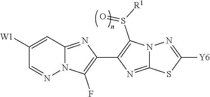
C1([W1])=CC2=NC(C3=C(S([R1])=O)N4C(=N3)SC([Y6])=N4)=C(F)N2N=C1
